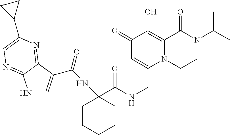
N1C=C(C(NC2(C(=O)NCC3=CC(=O)C(O)=C4N3CCN(C(C)C)C4=O)CCCCC2)=O)C2=NC(C3CC3)=CN=C12
